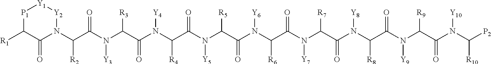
[R1]C1C(=O)N(C(C(N(C(C(N(C(C(N(C(C(N(C(C(N(C(C(N(C(C(N(C(C(N(C([R10])[P2])[Y10])=O)[R9])[Y9])=O)[R8])[Y8])=O)[R7])[Y7])=O)[R6])[Y6])=O)[R5])[Y5])=O)[R4])[Y4])=O)[R3])[Y3])=O)[R2])[Y2][Y1][P1]1
